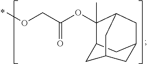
C12CC3CC(C1)CC(C2(C)OC(COC)=O)C3
